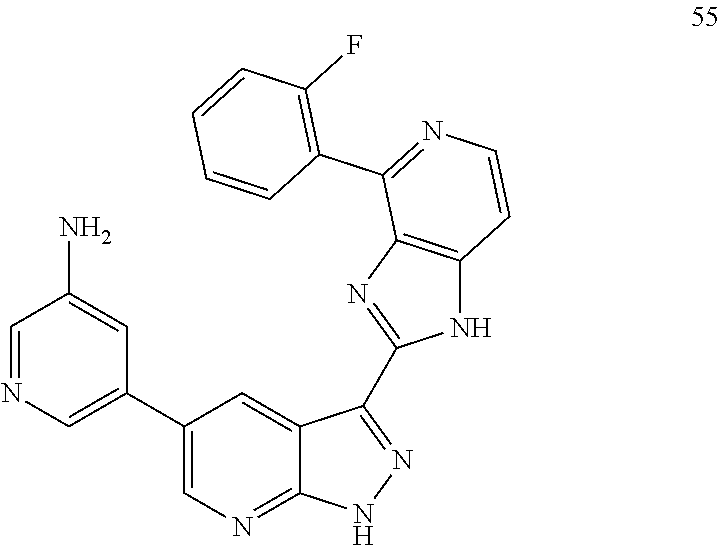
NC1=CC(C2=CN=C3C(=C2)C(C2=NC4=C(N2)C=CN=C4C2=C(F)C=CC=C2)=NN3)=CN=C1
